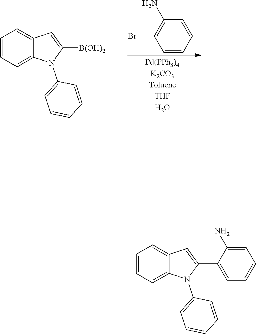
C1=CC=CC(N)=C1Br.C1=CC=C2C(=C1)C=C([B(OH)2])N2C1=CC=CC=C1.C1=CC=C2C(=C1)C=C(C1=CC=CC=C1N)N2C1=CC=CC=C1
